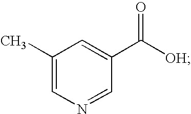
C1(C)=CN=CC(C([OH])=O)=C1
